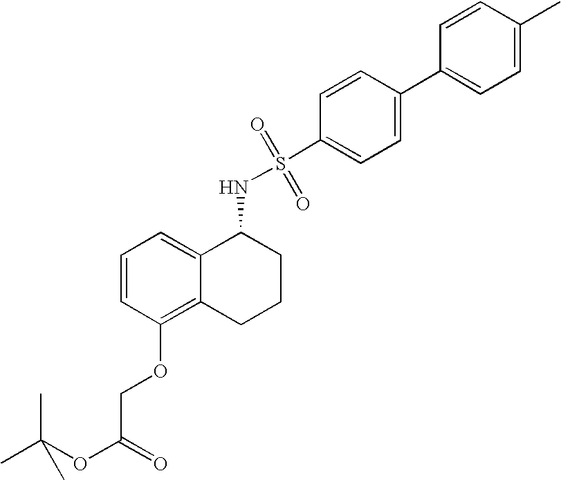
C1=CC(OCC(OC(C)(C)C)=O)=C2C(=C1)C(NS(C1=CC=C(C3=CC=C(C)C=C3)C=C1)(=O)=O)CCC2
